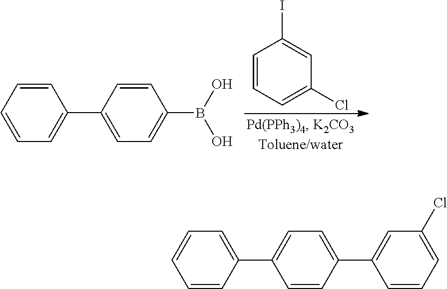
C1=CC=C(Cl)C=C1I.C1=CC=CC(C2=CC=C(B(O)O)C=C2)=C1.C1=CC=CC(C2=CC=C(C3=CC(Cl)=CC=C3)C=C2)=C1
